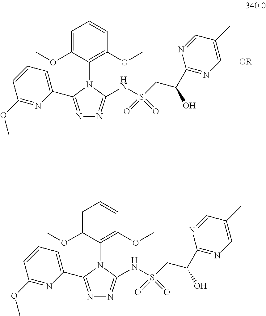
C1=C(C2=NN=C(NS(CC(C3=NC=C(C)C=N3)O)(=O)=O)N2C2=C(OC)C=CC=C2OC)N=C(OC)C=C1.C1=C(C2=NN=C(NS(CC(C3=NC=C(C)C=N3)O)(=O)=O)N2C2=C(OC)C=CC=C2OC)N=C(OC)C=C1
